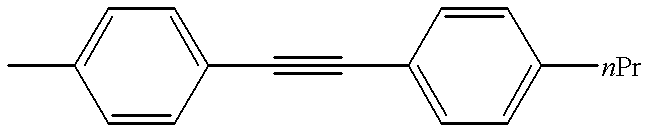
C(#CC1=CC=C([nPr])C=C1)C1=CC=C(C)C=C1
